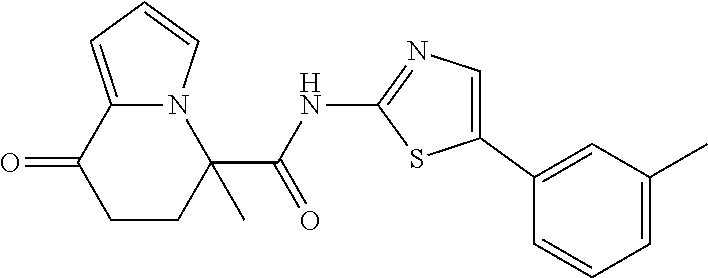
C1CC(C(NC2=NC=C(C3=CC(C)=CC=C3)S2)=O)(C)N2C(=CC=C2)C1=O
